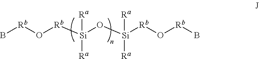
B[Rb]O[Rb][Si](O[Si]([Rb]O[Rb]B)([Ra])[Ra])([Ra])[Ra]
